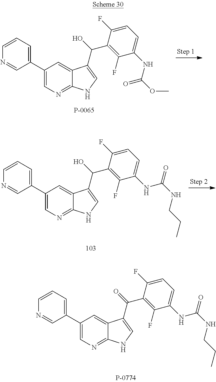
C1=C2C(=NC=C1C1=CC=CN=C1)NC=C2C(O)C1=C(F)C(NC(OC)=O)=CC=C1F.C1=C2C(=NC=C1C1=CC=CN=C1)NC=C2C(O)C1=C(F)C(NC(NCCC)=O)=CC=C1F.C1=C2C(=NC=C1C1=CC=CN=C1)NC=C2C(=O)C1=C(F)C(NC(NCCC)=O)=CC=C1F
